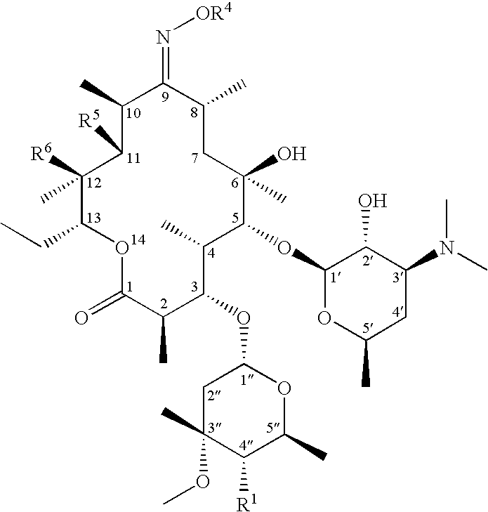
C1(C)C(=N[OR4])C(C)CC(O)(C)C(OC2OC(C)CC(N(C)C)C2O)C(C)C(OC2CC(C)(OC)C([R1])C(C)O2)C(C)C(=O)OC(CC)C([R6])(C)C1[R5]
